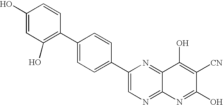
C1(O)=CC(O)=C(C2=CC=C(C3=CN=C4C(=N3)C(O)=C([CN])C(O)=N4)C=C2)C=C1
